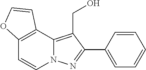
C12=C(C=CN3C1=C(CO)C(C1=CC=CC=C1)=N3)OC=C2
